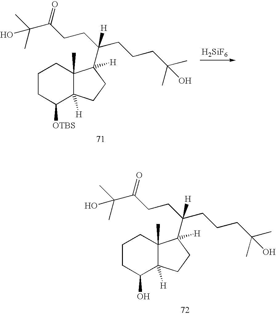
[H2SiF6].C1CC([OTBS])C2([H])C(C)(C1)C(C(CCCC(C)(O)C)(CCC(C(C)(O)C)=O)[H])([H])CC2.C1CC(O)C2([H])C(C)(C1)C(C(CCCC(C)(O)C)(CCC(C(C)(O)C)=O)[H])([H])CC2
